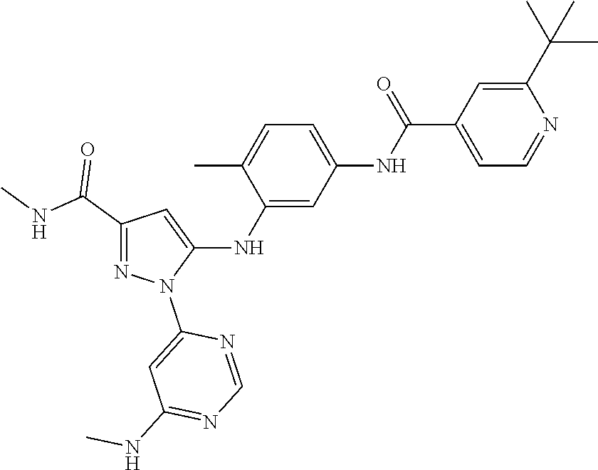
C1(C(NC)=O)=NN(C2=CC(NC)=NC=N2)C(NC2=CC(NC(C3=CC=NC(C(C)(C)C)=C3)=O)=CC=C2C)=C1
